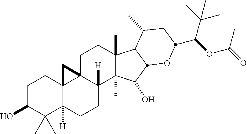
C1C(O)C(C)(C)C2([H])C3(C1)C1(CCC4(C)C(C)(C(O)C5C4C(C)CC(C(OC(=O)C)C(C)(C)C)O5)C1([H])CC2)C3
